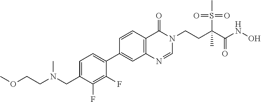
C1=C(CN(CCOC)C)C(F)=C(F)C(C2=CC3=C(C=C2)C(=O)N(CCC(C(NO)=O)(S(=O)(=O)C)C)C=N3)=C1
